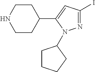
C1CC(C2=CC(I)=NN2C2CCCC2)CCN1
